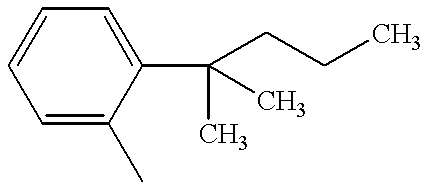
C1(C(C)(CCC)C)=CC=CC=C1C
